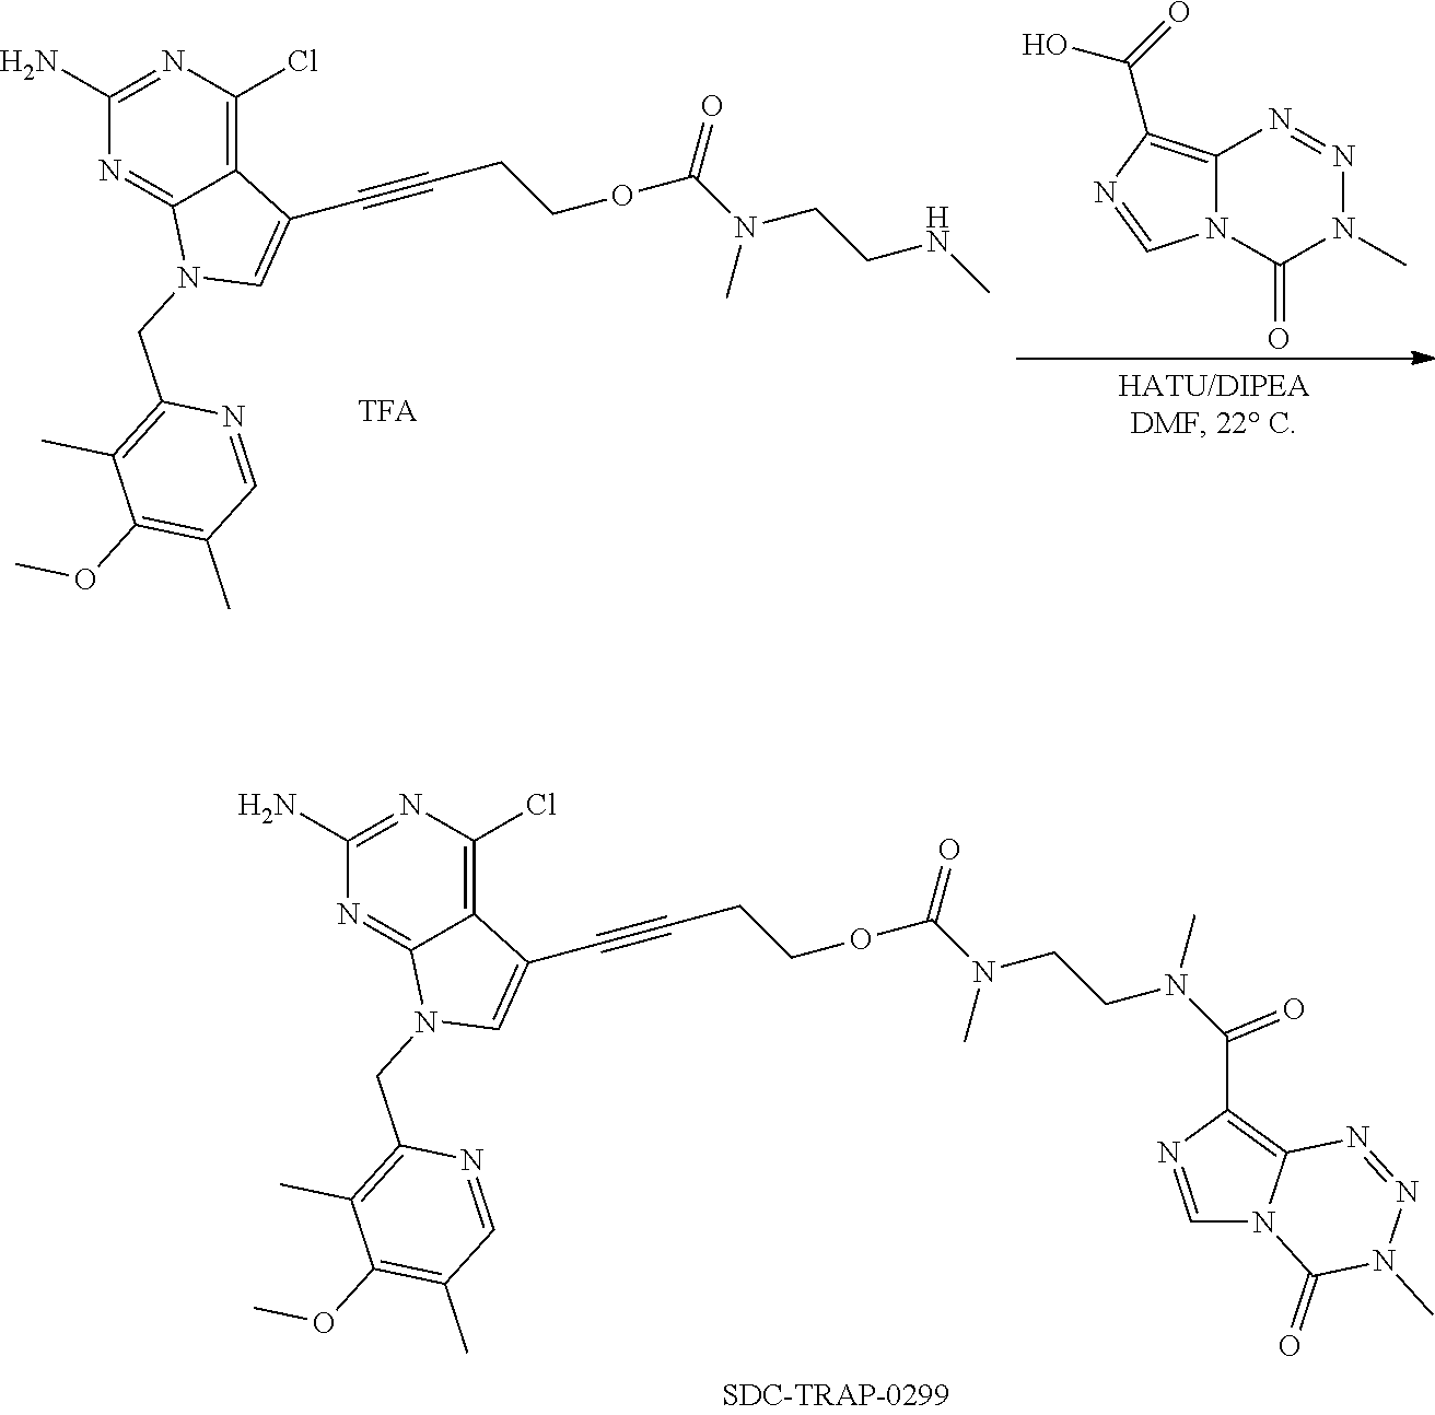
C(N(CCN(C)C(OCCC#CC1=CN(CC2=C(C)C(OC)=C(C)C=N2)C2=NC(N)=NC(Cl)=C21)=O)C)(C1=C2N(C=N1)C(=O)N(C)N=N2)=O.CNCCN(C)C(OCCC#CC1=CN(CC2=C(C)C(OC)=C(C)C=N2)C2=NC(N)=NC(Cl)=C21)=O.C12=C(C(=O)O)N=CN1C(=O)N(C)N=N2
